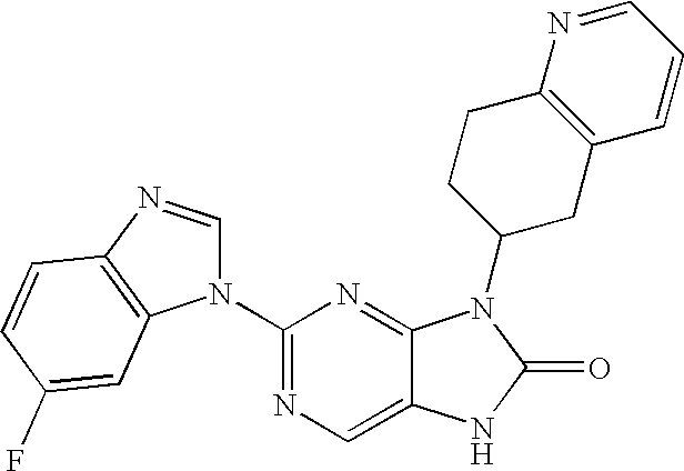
C1(N2C=NC3=C2C=C(F)C=C3)=NC=C2C(=N1)N(C1CCC3=C(C1)C=CC=N3)C(=O)N2
